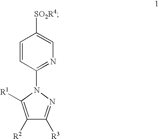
C1(N2C([R1])=C([R2])C([R3])=N2)=NC=C([SO2R4])C=C1
